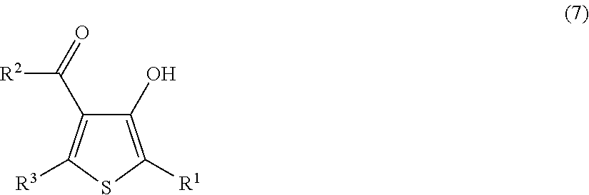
C1(C([R2])=O)=C([R3])SC([R1])=C1O
